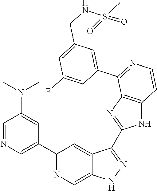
C1=NC=C(C2=NC=C3C(=C2)C(C2=NC4=C(N2)C=CN=C4C2=CC(CNS(C)(=O)=O)=CC(F)=C2)=NN3)C=C1N(C)C
